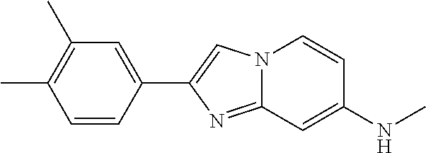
N12C(=NC(C3=CC(C)=C(C)C=C3)=C1)C=C(NC)C=C2
